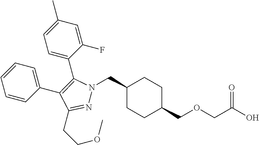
C1(CN2N=C(CCOC)C(C3=CC=CC=C3)=C2C2=CC=C(C)C=C2F)CCC(COCC(O)=O)CC1
